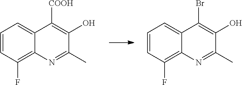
C1=CC(F)=C2C(=C1)C([COOH])=C(O)C(C)=N2.C1=CC(F)=C2C(=C1)C(Br)=C(O)C(C)=N2
